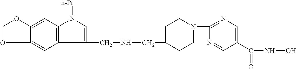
C1OC2=CC3=C(C=C2O1)N([n-Pr])C=C3CNCC1CCN(C2=NC=C(C(NO)=O)C=N2)CC1
